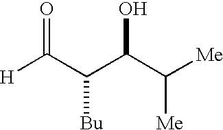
[H]C(C(C(C([Me])[Me])O)[Bu])=O
